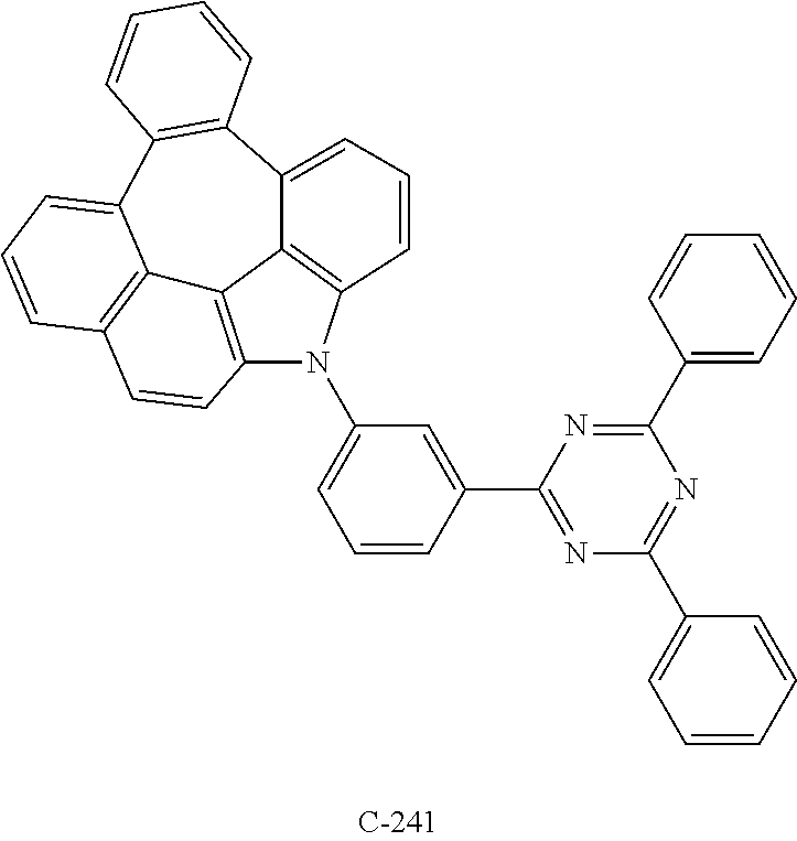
C12=C3C4=C(N1C1=CC=CC(C5=NC(C6=CC=CC=C6)=NC(C6=CC=CC=C6)=N5)=C1)C=CC=C4C1=C(C4=CC=CC(=C34)C=C2)C=CC=C1
